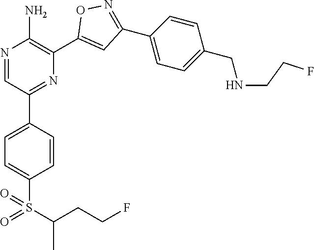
N1=CC(C2=CC=C(S(=O)(C(C)CCF)=O)C=C2)=NC(C2=CC(C3=CC=C(CNCCF)C=C3)=NO2)=C1N
